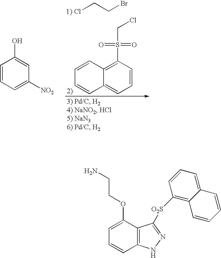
ClCCBr.C1=CC2=C(S(=O)(=O)CCl)C=CC=C2C=C1.C1=CC=C([NO2])C=C1O.C1=C(OCCN)C2=C(C=C1)NN=C2[O2S]C1=C2C(=CC=C1)C=CC=C2
